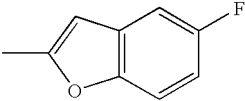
C12=C(C=C(C)O1)C=C(F)C=C2
